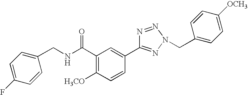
C1(C(NCC2=CC=C(F)C=C2)=O)=C([H3CO])C=CC(C2=NN(CC3=CC=C([OCH3])C=C3)N=N2)=C1
